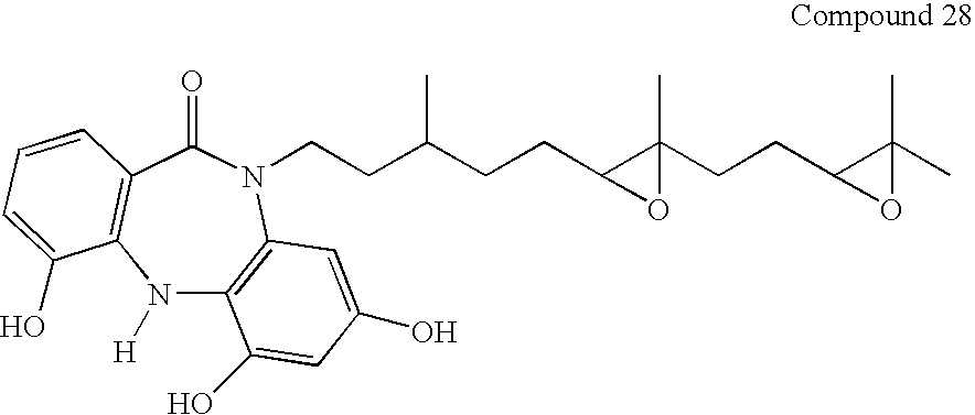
N1([H])C2=C(N(CCC(CCC3C(CCC4C(C)(C)O4)(C)O3)C)C(=O)C3=C1C(O)=CC=C3)C=C(O)C=C2O
